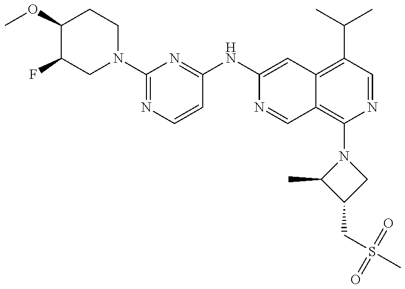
C1(OC)C(F)CN(C2=NC=CC(NC3=CC4=C(C(C)C)C=NC(N5C(C)C(CS(C)(=O)=O)C5)=C4C=N3)=N2)CC1
